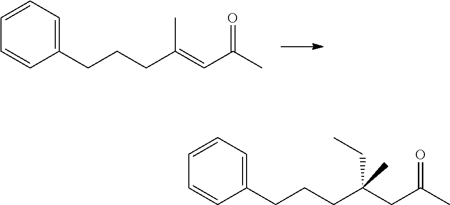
C(C(=CC(C)=O)C)CCC1=CC=CC=C1.C(C(CC(C)=O)(CC)C)CCC1=CC=CC=C1
